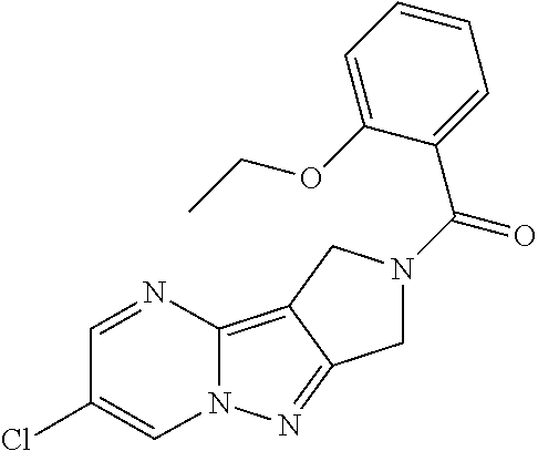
C12=C3C(=NN1C=C(Cl)C=N2)CN(C(C1=CC=CC=C1OCC)=O)C3
